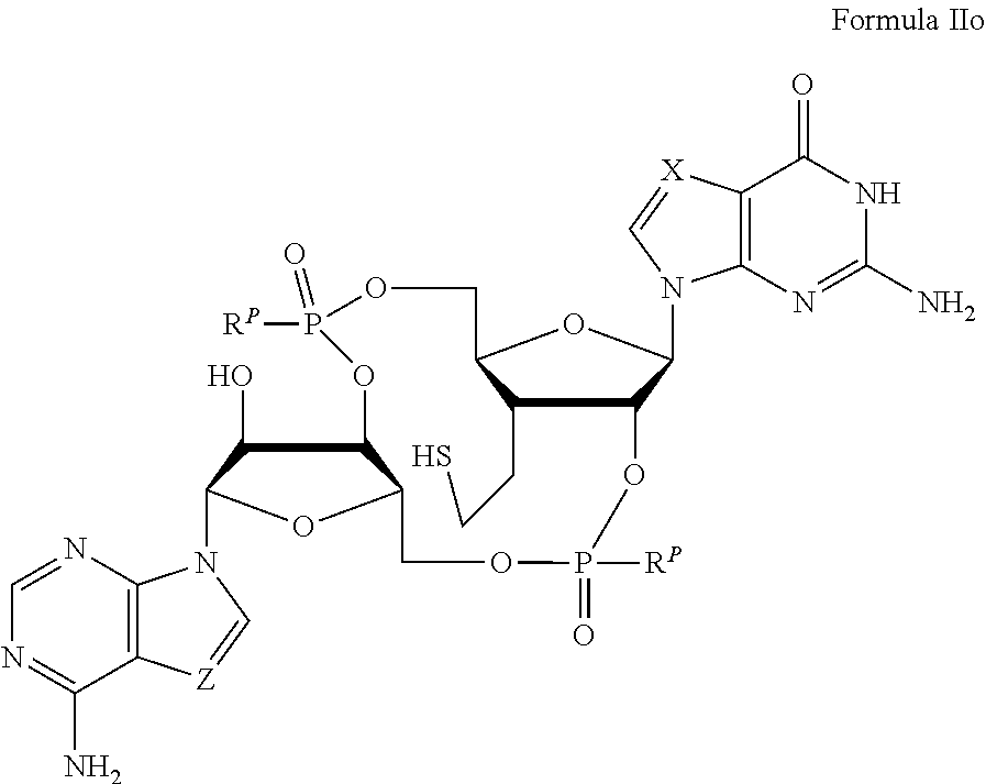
C1(CCS)C2C(N3C4=C(C(=O)NC(N)=N4)[X]=C3)OC1COP(=O)([RP])OC1C(O)C(N3C4=C(C(N)=NC=N4)[Z]=C3)OC1COP([RP])(=O)O2
